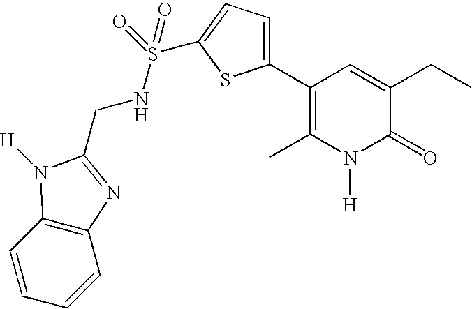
C1(C2=CC=C(S(NCC3=NC4=C(C=CC=C4)N3[H])(=O)=O)S2)=C(C)N([H])C(=O)C(CC)=C1
